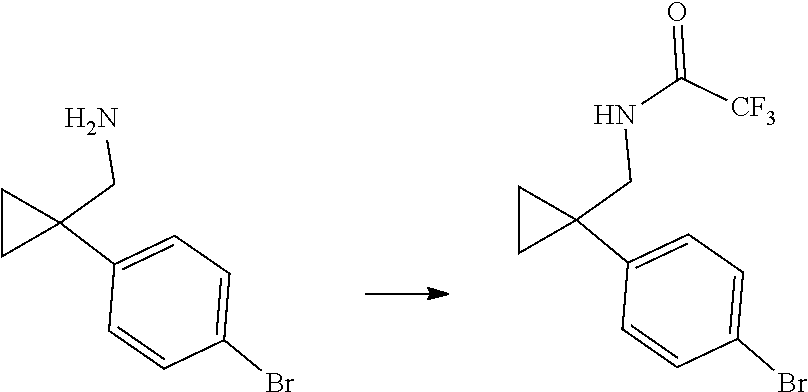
C1=CC(Br)=CC=C1C1(CN)CC1.C1=C(C2(CNC(=O)[CF3])CC2)C=CC(Br)=C1
